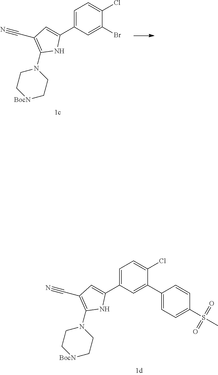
C1=C(C2=CC(C#N)=C(N3CC[BocN]CC3)N2)C=C(C2=CC=C(S(=O)(=O)C)C=C2)C(Cl)=C1.C1=C(C2=CC(C#N)=C(N3CC[BocN]CC3)N2)C=C(Br)C(Cl)=C1
